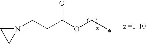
N1(CCC(OCC)=O)CC1
